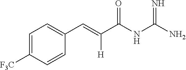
C1=C([F3C])C=CC(C=C(C(NC(N)=N)=O)[H])=C1
